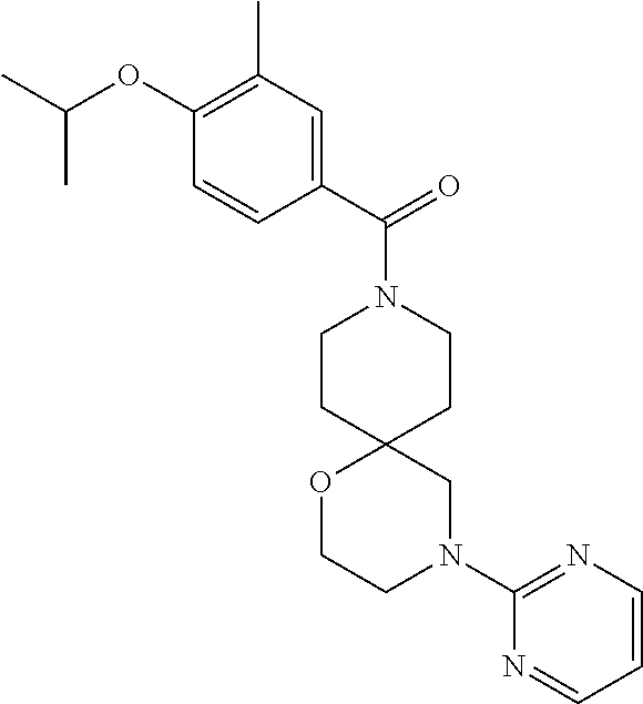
C1CC2(CCN1C(=O)C1=CC(C)=C(OC(C)C)C=C1)OCCN(C1=NC=CC=N1)C2
